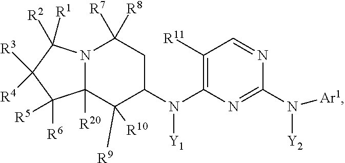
C1([R11])=C(N(C2CC([R7])([R8])N3C([R20])(C2([R9])[R10])C([R6])([R5])C([R4])([R3])C3([R1])[R2])[Y1])N=C(N([Y2])[Ar1])N=C1
